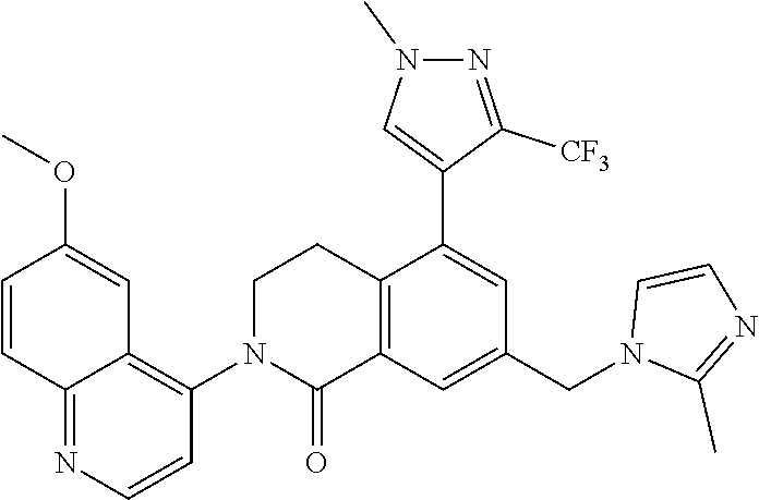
C1N(C2=C3C=C(OC)C=CC3=NC=C2)C(=O)C2=C(C1)C(C1=CN(C)N=C1[CF3])=CC(CN1C(C)=NC=C1)=C2
